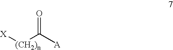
[(CH2)n]([X])C([A])=O
